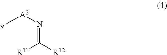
C[A2]N=C([R12])[R11]
